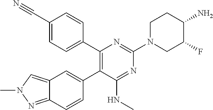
C1(C2=CC=C(C#N)C=C2)=C(C2=CC3=CN(C)N=C3C=C2)C(NC)=NC(N2CCC(N)C(F)C2)=N1
